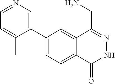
C1(C2=CN=CC=C2C)=CC=C2C(=C1)C(CN)=NNC2=O
